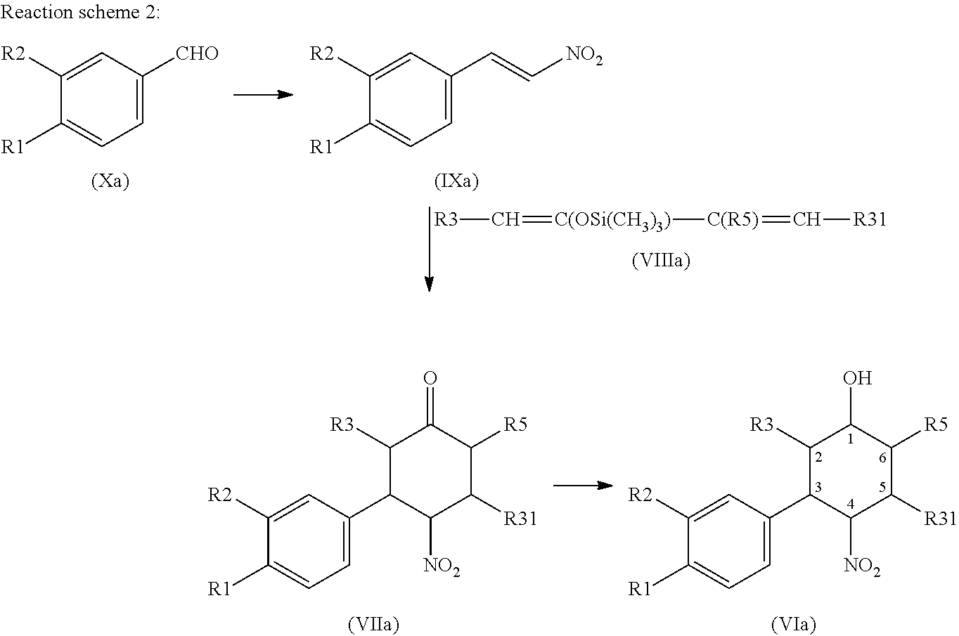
[R3]C=[C(OSi(CH3)3)][C(R5)]=C[R31].C1=C([CHO])C=C([R2])C([R1])=C1.C1=C(C=C[NO2])C=C([R2])C([R1])=C1.C1([R3])C(C2=CC=C([R1])C([R2])=C2)C([NO2])C([R31])C([R5])C1O.C1([R3])C(C2=CC=C([R1])C([R2])=C2)C([NO2])C([R31])C([R5])C1=O
